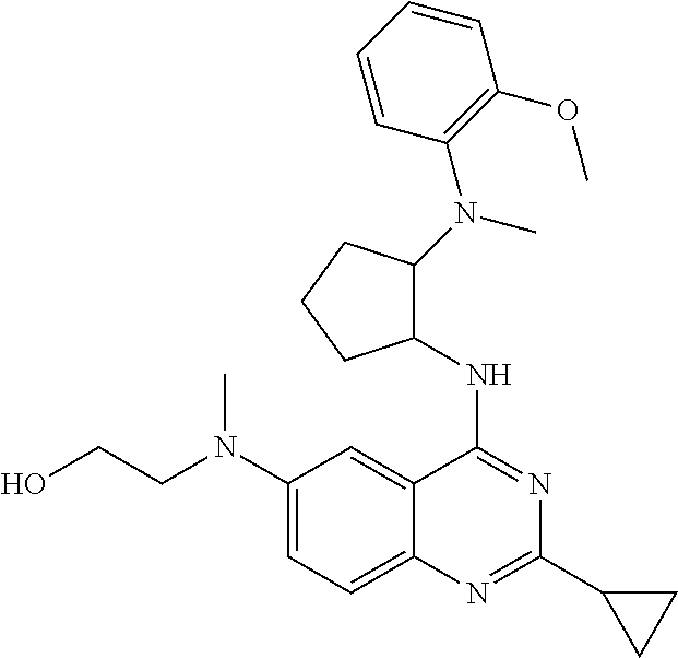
C1(N(CCO)C)=CC=C2C(=C1)C(NC1C(N(C)C3=C(OC)C=CC=C3)CCC1)=NC(C1CC1)=N2
